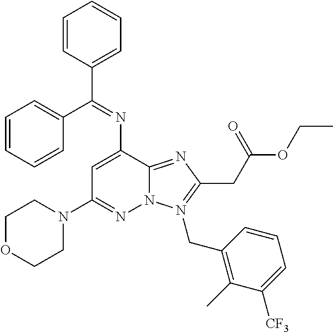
N12C(=NC(CC(OCC)=O)=N1CC1=C(C)C([CF3])=CC=C1)C(N=C(C1=CC=CC=C1)C1=CC=CC=C1)=CC(N1CCOCC1)=N2
